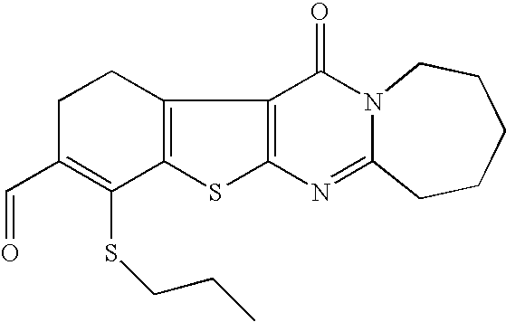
C12=C(C3=C(S1)N=C1N(C3=O)CCCCC1)CCC(C=O)=C2SCCC
